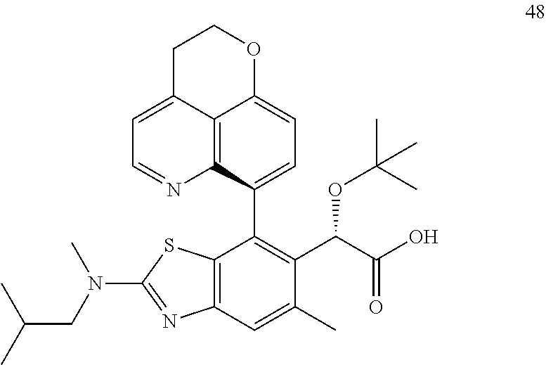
C1(C2=C(C(C(O)=O)OC(C)(C)C)C(C)=CC3=C2SC(N(CC(C)C)C)=N3)=CC=C2C3=C1N=CC=C3CCO2
